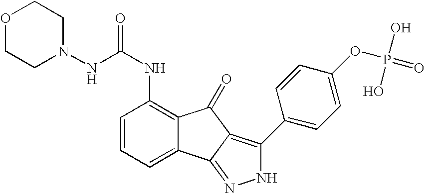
C1=CC=C2C(=C1NC(=O)NN1CCOCC1)C(=O)C1=C(C3=CC=C(OP(=O)(O)O)C=C3)NN=C21
